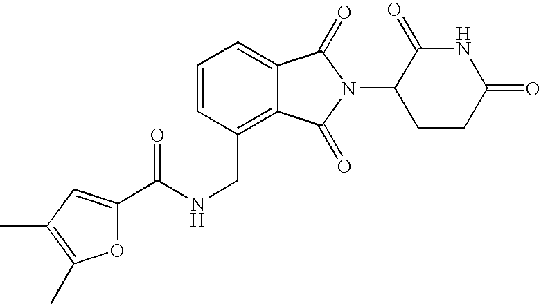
N(CC1=C2C(=CC=C1)C(=O)N(C1CCC(=O)NC1=O)C2=O)C(=O)C1=CC(C)=C(C)O1
